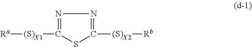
[Ra][(S)X1]C1=NN=C([(S)X2][Rb])S1
